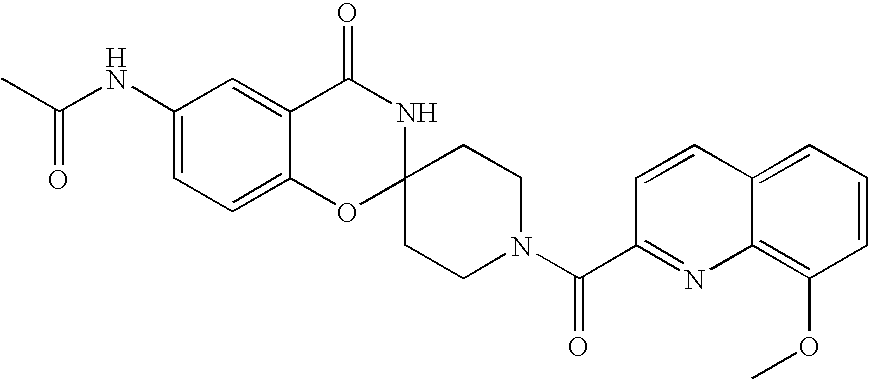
C1(NC(C)=O)=CC=C2C(=C1)C(=O)NC1(O2)CCN(C(=O)C2=NC3=C(OC)C=CC=C3C=C2)CC1
